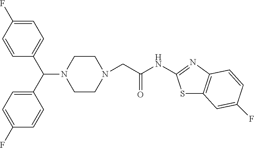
C1CN(CC(NC2=NC3=C(S2)C=C(F)C=C3)=O)CCN1C(C1=CC=C(F)C=C1)C1=CC=C(F)C=C1
